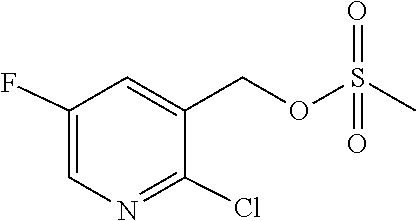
C1(Cl)=NC=C(F)C=C1COS(=O)(=O)C
